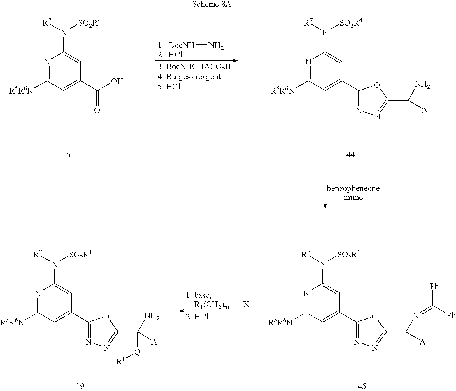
N1=C([R5R6N])C=C(C2=NN=C(C([A])N)O2)C=C1N([R7])[SO2R4].N1=C([R5R6N])C=C(C(O)=O)C=C1N([R7])[SO2R4].[BocNH]N.N1=C([R5R6N])C=C(C2=NN=C(C([Q][R1])([A])N)O2)C=C1N([R7])[SO2R4].N1=C([R5R6N])C=C(C2=NN=C(C([A])N=C([Ph])[Ph])O2)C=C1N([R7])[SO2R4].[R1(CH2)m][X]
